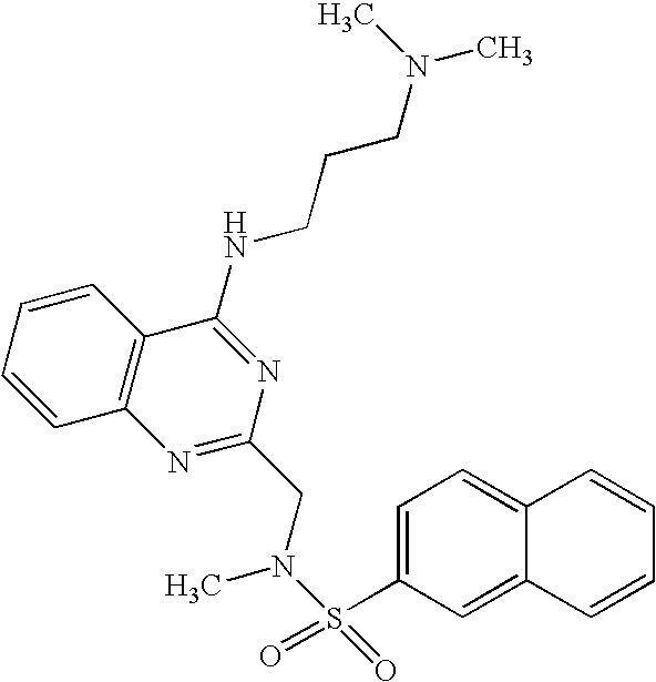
C1=CC=CC2=C1N=C(CN(S(C1=CC=C3C(=C1)C=CC=C3)(=O)=O)C)N=C2NCCCN(C)C
